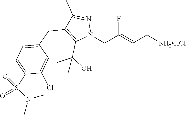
N1(CC(=CC[NH2HCl])F)N=C(C)C(CC2=CC=C(S(=O)(N(C)C)=O)C(Cl)=C2)=C1C(O)(C)C
